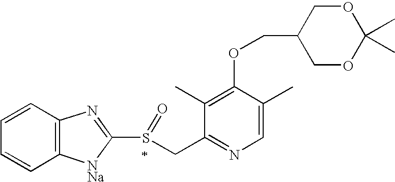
C1=C(C)C(OCC2COC(C)(C)OC2)=C(C)C(CS(C2=NC3=C(C=CC=C3)[NNa]2)=O)=N1
